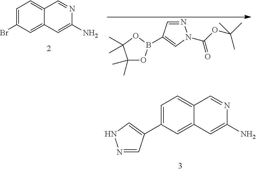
C1=C(Br)C=C2C(=C1)C=NC(N)=C2.C1(C)(C)OB(C2=CN(C(OC(C)(C)C)=O)N=C2)OC1(C)C.C1=C(C2=CNN=C2)C=C2C(=C1)C=NC(N)=C2
